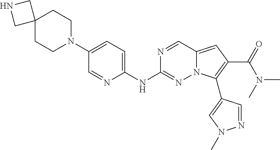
C12(CCN(C3=CC=C(NC4=NN5C(=CC(C(=O)N(C)C)=C5C5=CN(C)N=C5)C=N4)N=C3)CC1)CNC2
